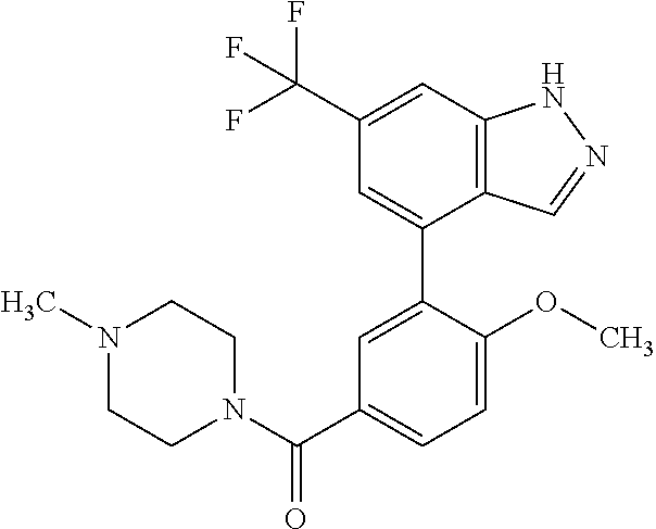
C12=C(C=C(C(F)(F)F)C=C1C1=CC(C(N3CCN(C)CC3)=O)=CC=C1OC)NN=C2
